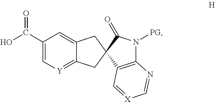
C1(C(O)=O)=C[Y]=C2C(=C1)CC1(C2)C2=C(N([PG])C1=O)N=C[X]=C2
